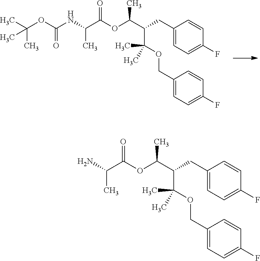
C(C1=CC=C(F)C=C1)C(C(OC(C(NC(OC(C)(C)C)=O)C)=O)C)C(OCC1=CC=C(F)C=C1)(C)C.C(C1=CC=C(F)C=C1)C(C(OC(C(N)C)=O)C)C(OCC1=CC=C(F)C=C1)(C)C
